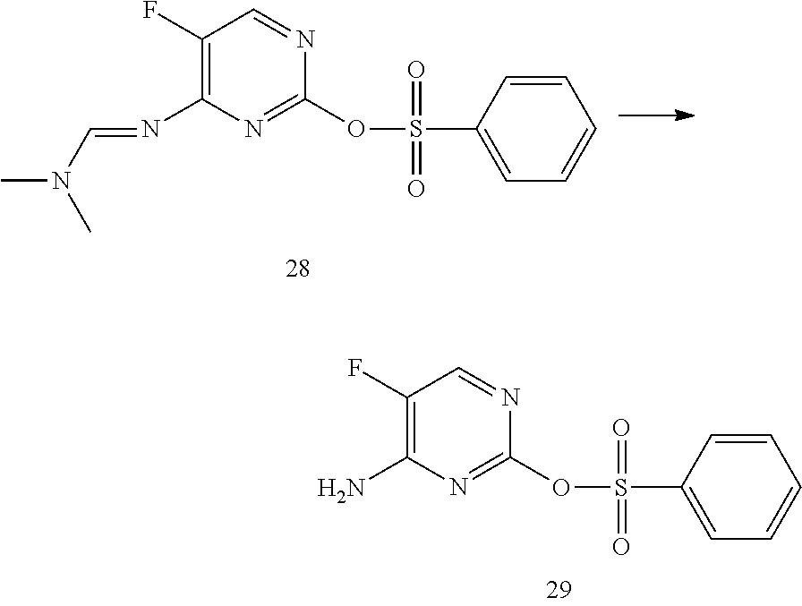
C1(F)=C(N)N=C(OS(C2=CC=CC=C2)(=O)=O)N=C1.C1(F)=C(N=CN(C)C)N=C(OS(C2=CC=CC=C2)(=O)=O)N=C1
